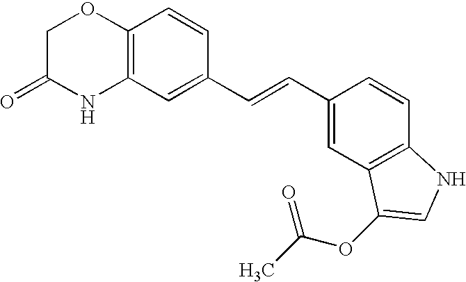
C12=C(C=C(C=CC3=CC4=C(C=C3)NC=C4OC(C)=O)C=C1)NC(=O)CO2
